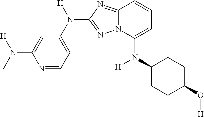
C1=C(N([H])C)N=CC=C1N([H])C1=NN2C(=N1)C=CC=C2N(C1CCC(O[H])CC1)[H]
